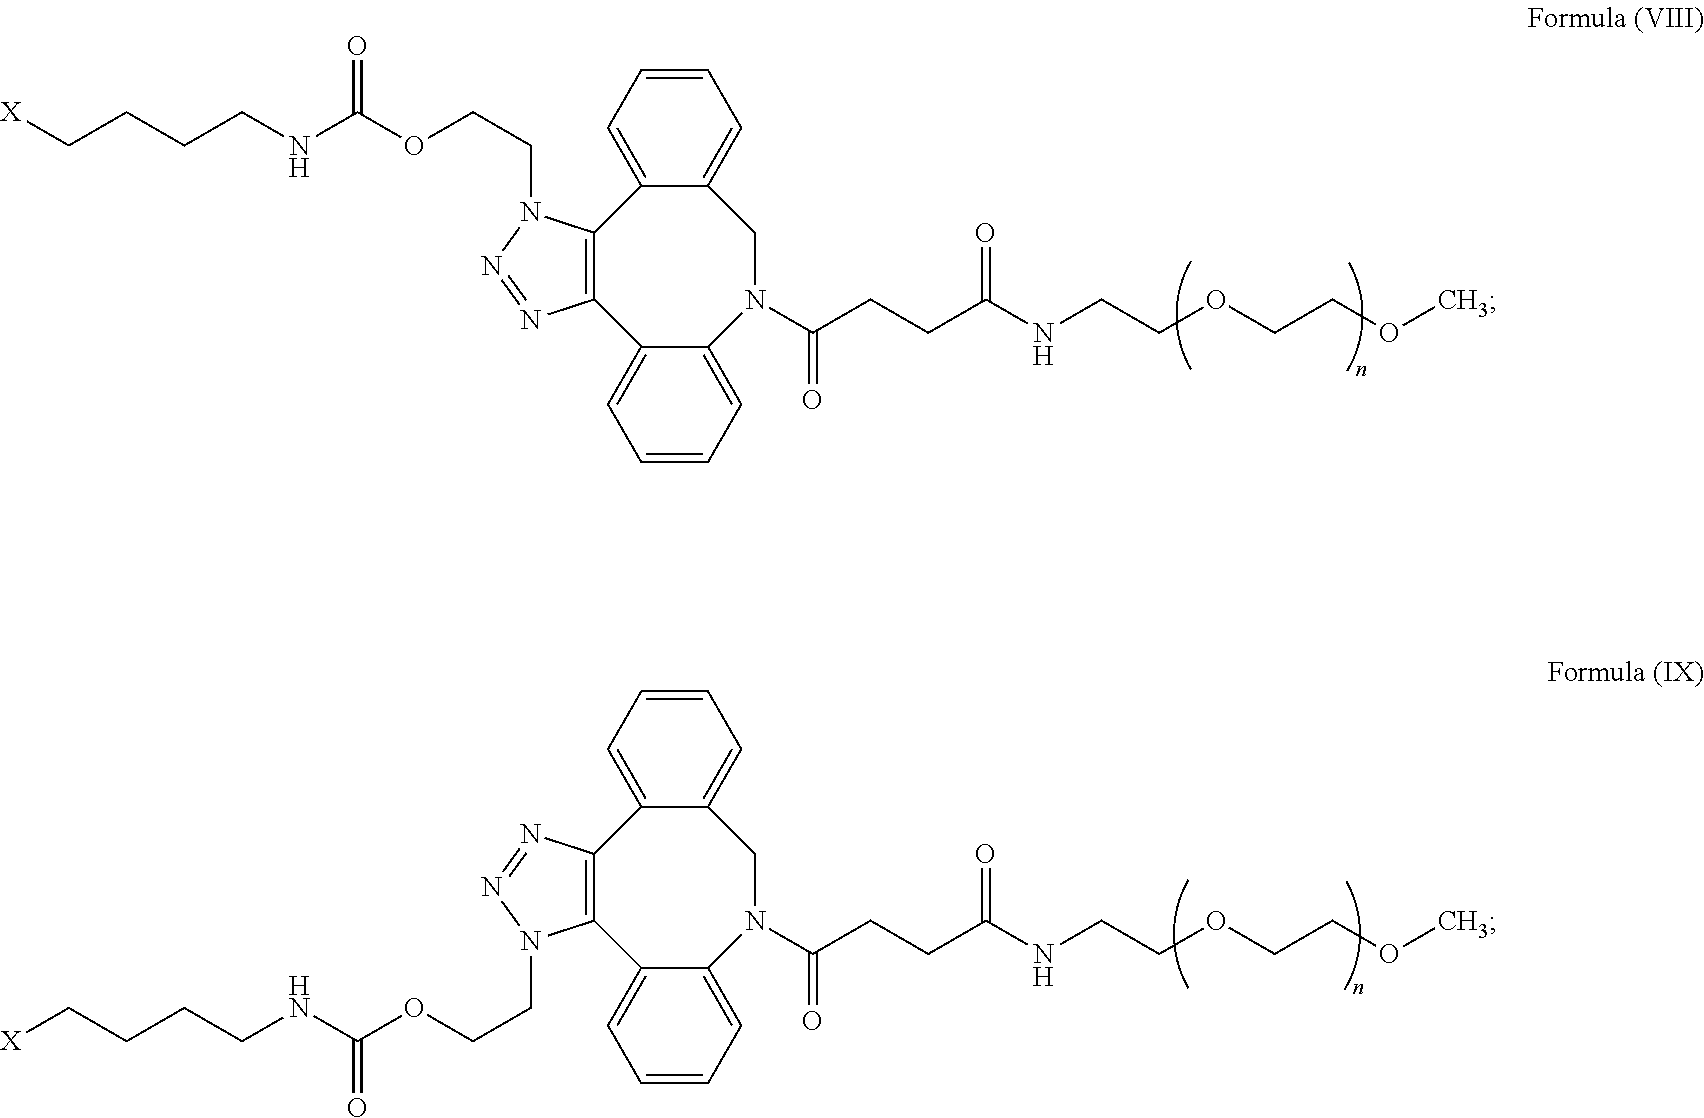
C12=C(C3=CC=CC=C3N(C(CCC(NCCOCCOC)=O)=O)CC3=CC=CC=C13)N=NN2CCOC(NCCCC[X])=O.C12=C(C3=CC=CC=C3N(C(CCC(NCCOCCOC)=O)=O)CC3=CC=CC=C13)N(CCOC(NCCCC[X])=O)N=N2
